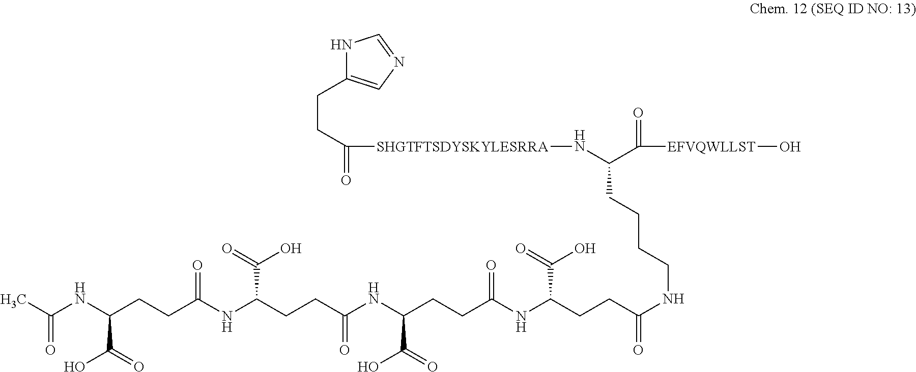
N1C(CCC([SHGTFTSDYSKYLESRRA]NC(C([EFVQWLLST]O)=O)CCCCNC(=O)CCC(NC(CCC(NC(CCC(NC(CCC(NC(C)=O)C(O)=O)=O)C(O)=O)=O)C(=O)O)=O)C(=O)O)=O)=CN=C1
